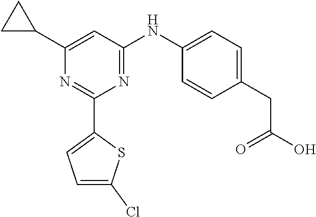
C1(C2CC2)=CC(NC2=CC=C(CC(O)=O)C=C2)=NC(C2=CC=C(Cl)S2)=N1
